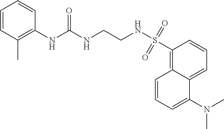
C12=CC=CC(S(NCCNC(NC3=C(C)C=CC=C3)=O)(=O)=O)=C1C=CC=C2N(C)C
